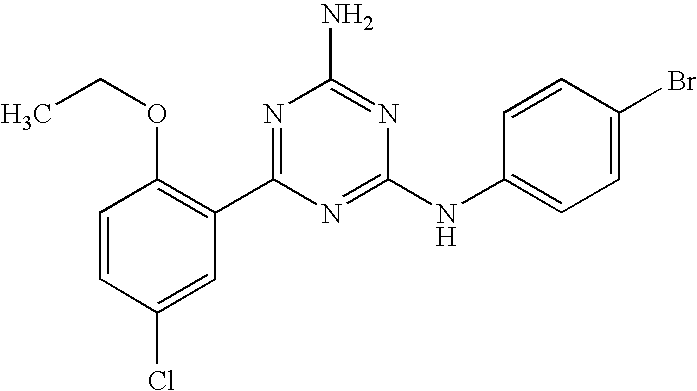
C1=CC(Cl)=CC(C2=NC(N)=NC(NC3=CC=C(Br)C=C3)=N2)=C1OCC
